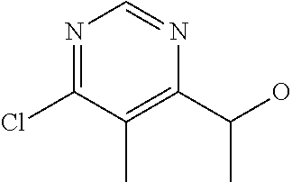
N1=C(Cl)C(C)=C(C(O)C)N=C1
